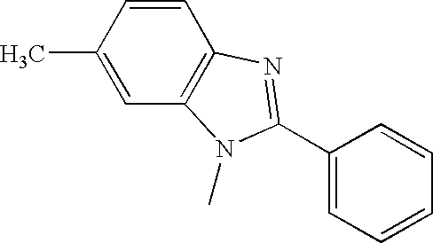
C1=CC(C)=CC2=C1N=C(C1=CC=CC=C1)N2C
